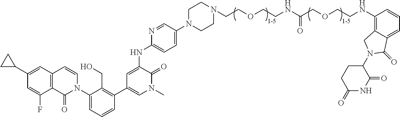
C12=C(C=C(C3CC3)C=C1F)C=CN(C1=CC=CC(C3=CN(C)C(=O)C(NC4=CC=C(N5CCN(CCOCCNC(COCCNC6=C7C(=CC=C6)C(=O)N(C6CCC(=O)NC6=O)C7)=O)CC5)C=N4)=C3)=C1CO)C2=O
